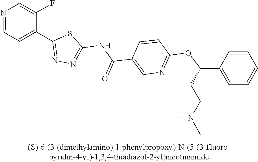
N1=CC=C(C2=NN=C(NC(C3=CN=C(OC(CCN(C)C)C4=CC=CC=C4)C=C3)=O)S2)C(F)=C1
